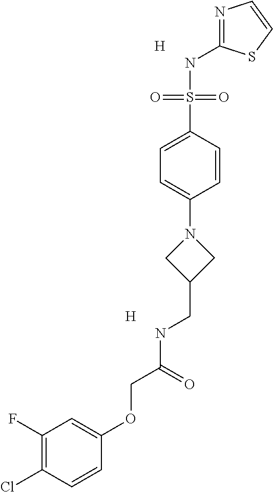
N1=C(NS(C2=CC=C(N3CC(CNC(COC4=CC(F)=C(Cl)C=C4)=O)C3)C=C2)(=O)=O)SC=C1.[H].[H]
